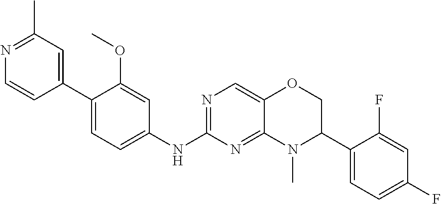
C1(C2=CC=C(NC3=NC=C4C(=N3)N(C)C(C3=CC=C(F)C=C3F)CO4)C=C2OC)=CC(C)=NC=C1
